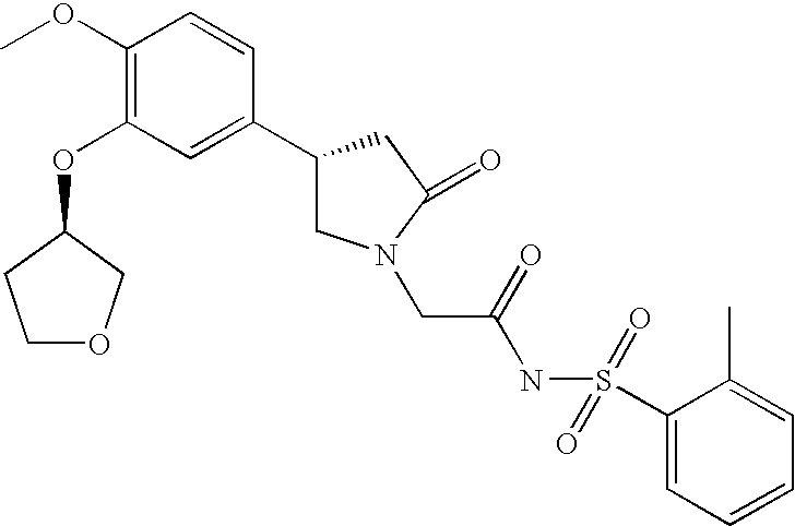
C1(OC)=C(OC2CCOC2)C=C(C2CN(CC(NS(C3=CC=CC=C3C)(=O)=O)=O)C(=O)C2)C=C1
